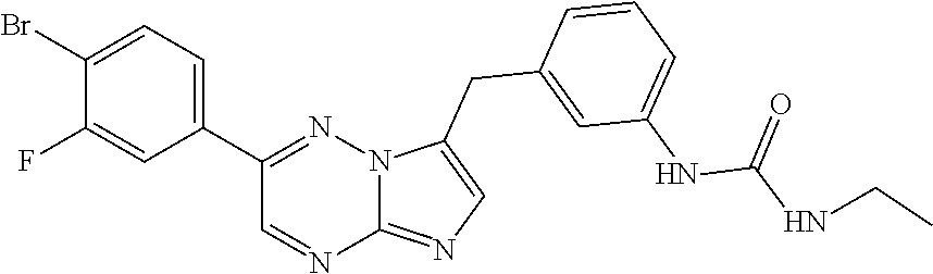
C1(Br)=CC=C(C2=NN3C(=NC=C3CC3=CC(NC(=O)NCC)=CC=C3)N=C2)C=C1F
